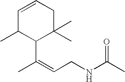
CC(=CCNC(C)=O)C1C(C)(C)CC=CC1C
